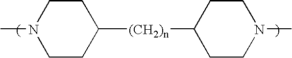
CN1CCC([(CH2)n]C2CCN(C)CC2)CC1
